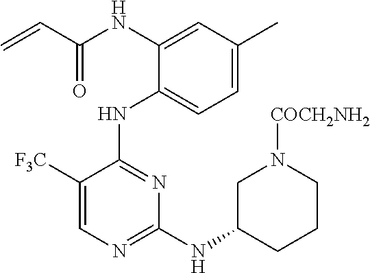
N(C1=CC(C)=CC=C1NC1=NC(NC2CCCN([COCH2NH2])C2)=NC=C1[F3C])C(C=C)=O
